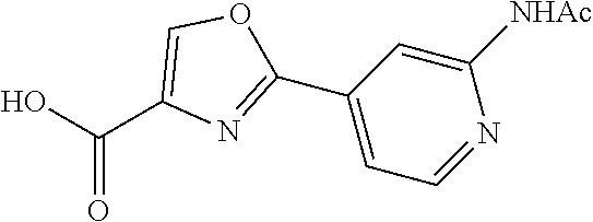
OC(C1=COC(C2=CC=NC([NHAc])=C2)=N1)=O
